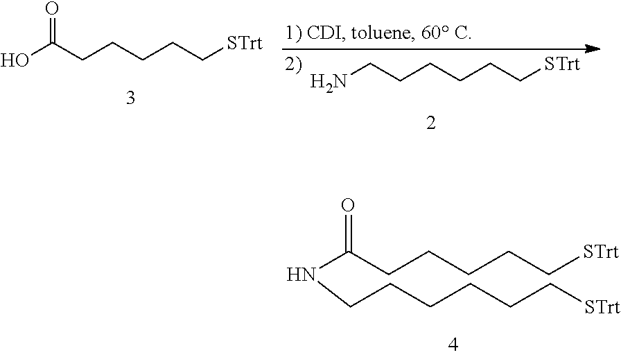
C(CCCCC[STrt])(NCCCCCC[STrt])=O.NCCCCCC[STrt].OC(CCCCC[STrt])=O
